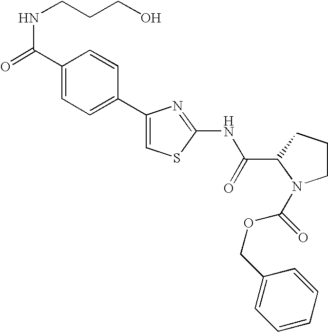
C1(C2=CC=C(C(=O)NCCCO)C=C2)=CSC(NC(C2N(C(OCC3=CC=CC=C3)=O)CCC2)=O)=N1
